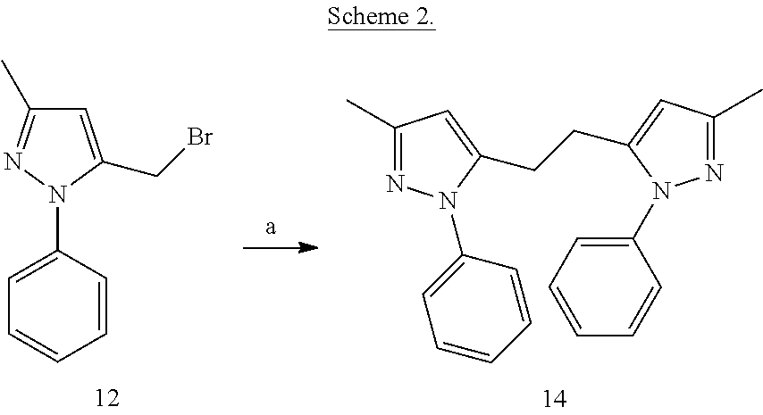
C1=CC(N2N=C(C)C=C2CBr)=CC=C1.C1=CC(N2N=C(C)C=C2CCC2=CC(C)=NN2C2=CC=CC=C2)=CC=C1
